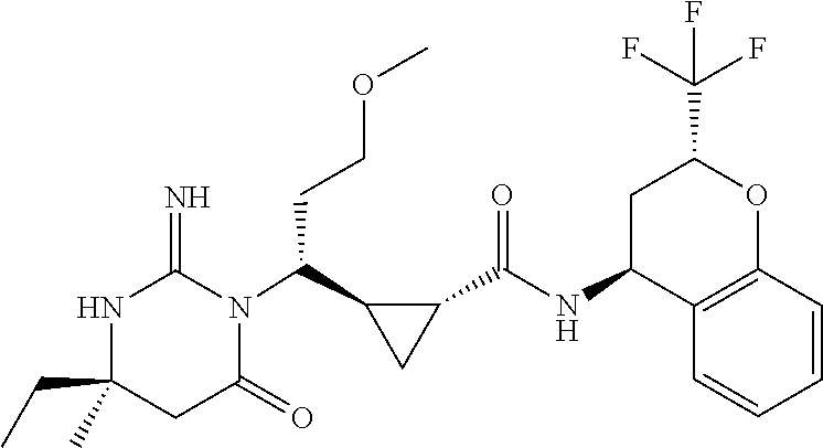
C1(CC)(C)NC(=N)N(C(C2CC2C(NC2C3=C(OC(C(F)(F)F)C2)C=CC=C3)=O)CCOC)C(=O)C1
